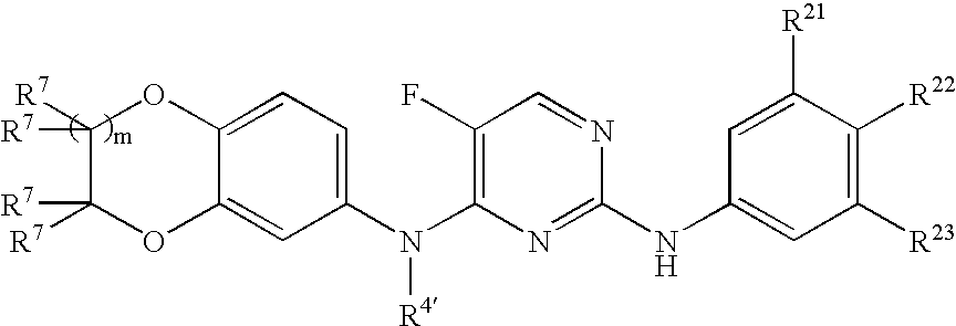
C1(F)=C(N(C2=CC=C3C(=C2)OC([R7])([R7])C([R7])([R7])O3)[R4])N=C(NC2=CC([R23])=C([R22])C([R21])=C2)N=C1
